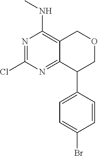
C1(Cl)=NC(NC)=C2C(=N1)C(C1=CC=C(Br)C=C1)COC2
